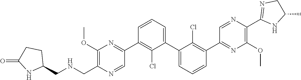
C1(C2=NC(OC)=C(CNCC3CCC(=O)N3)N=C2)=C(Cl)C(C2=CC=CC(C3=NC(OC)=C(C4=NCC(C)N4)N=C3)=C2Cl)=CC=C1
